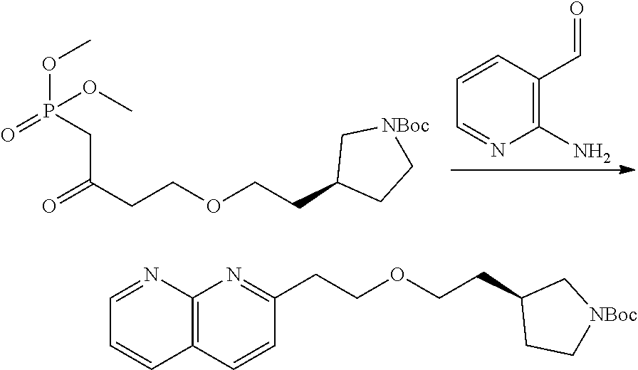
C1(N)=C(C=O)C=CC=N1.C(COCCC1CC[NBoc]C1)C(=O)CP(OC)(=O)OC.C(COCCC1C[NBoc]CC1)C1=NC2=C(C=C1)C=CC=N2
